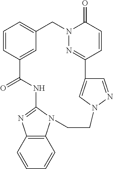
C1=CC2=CC(=C1)CN1N=C(C=CC1=O)C1=CN(N=C1)CCN1C3=C(N=C1NC2=O)C=CC=C3
